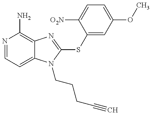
N1=CC=C2C(=C1N)N=C(SC1=CC(OC)=CC=C1[O2N])N2CCCC#C
